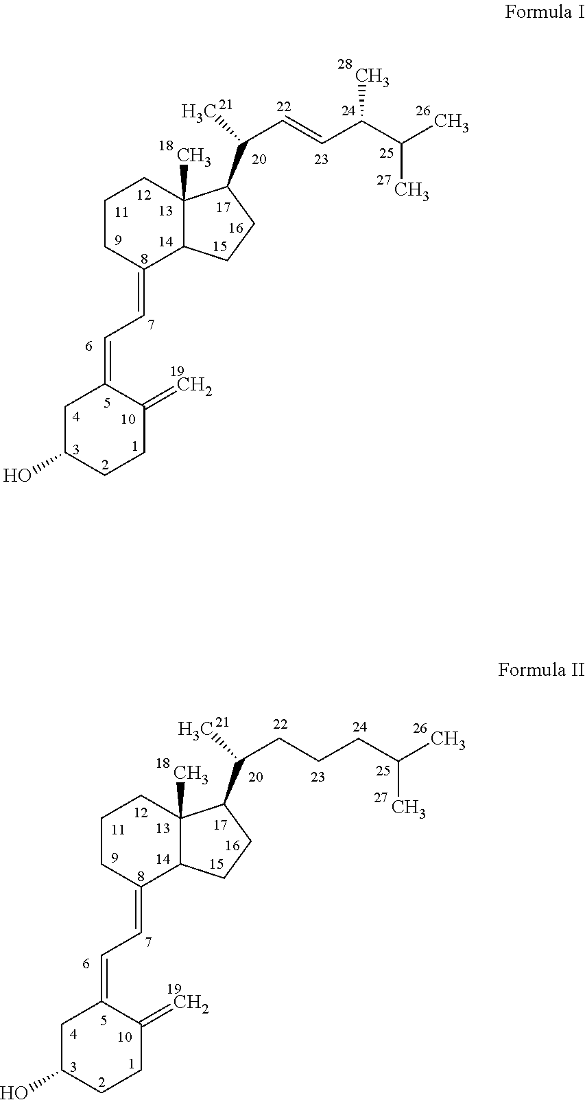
C1C(O)CCC(=C)C1=CC=C1CCCC2(C)C(C(C=CC(C(C)C)C)C)CCC12.C1C(O)CCC(=C)C1=CC=C1CCCC2(C)C(C(CCCC(C)C)C)CCC12
